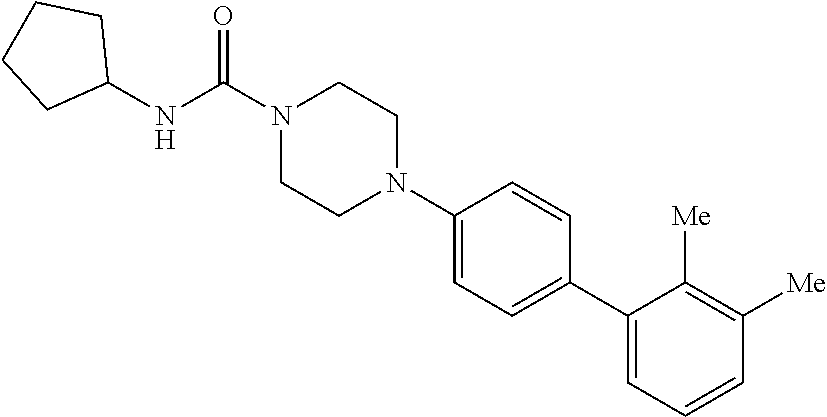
N1(C2=CC=C(C3=CC=CC([Me])=C3[Me])C=C2)CCN(C(NC2CCCC2)=O)CC1
